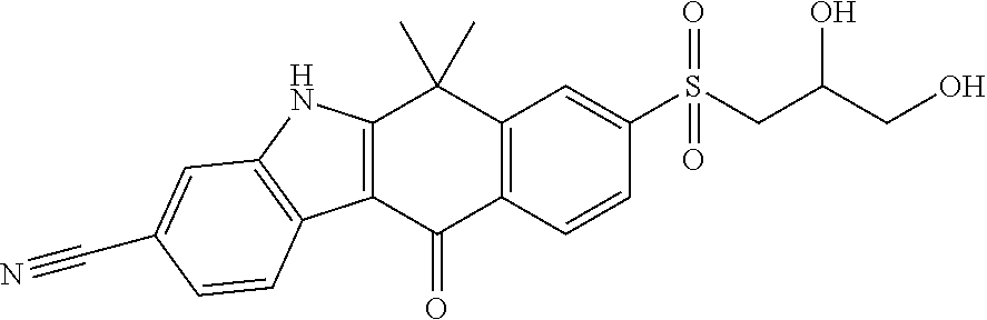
C12=C(C(=O)C3=C(C1(C)C)C=C(S(CC(CO)O)(=O)=O)C=C3)C1=C(N2)C=C(C#N)C=C1
